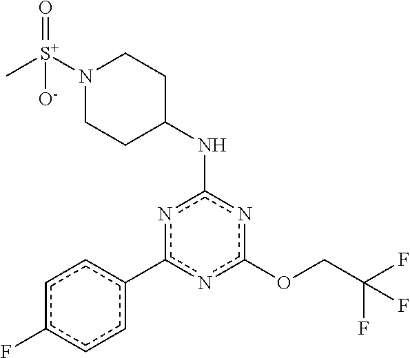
C(COc1nc(NC2CCN([S+](C)(=O)[O-])CC2)nc(-c2ccc(F)cc2)n1)(F)(F)F
